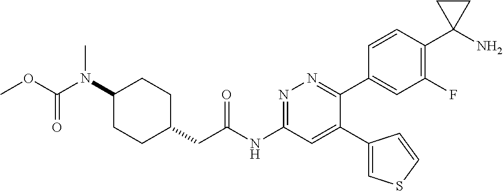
C1(N(C)C(=O)OC)CCC(CC(NC2=NN=C(C3=CC(F)=C(C4(N)CC4)C=C3)C(C3=CSC=C3)=C2)=O)CC1
